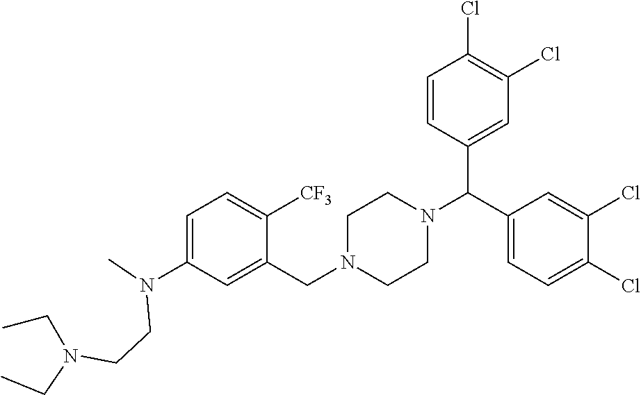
C1=C(N(C)CCN(CC)CC)C=C(CN2CCN(C(C3=CC(Cl)=C(Cl)C=C3)C3=CC=C(Cl)C(Cl)=C3)CC2)C([CF3])=C1
